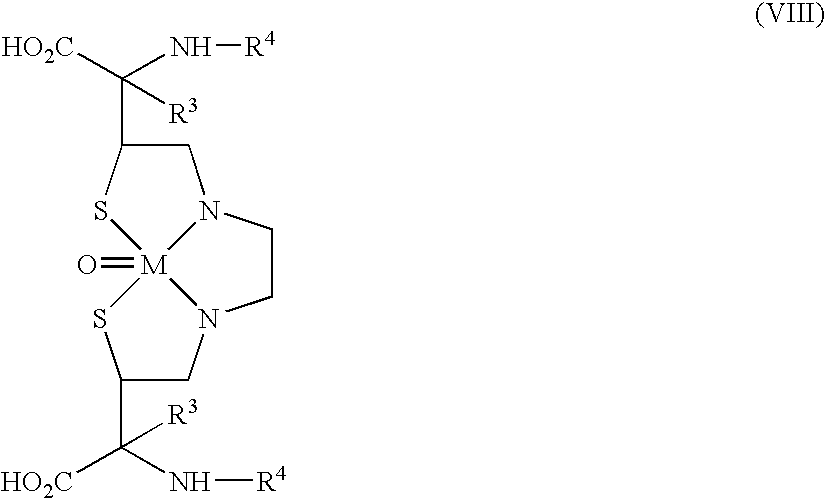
C1CN2CC(C([HO2C])(N[R4])[R3])S[M]23(=O)N1CC(C([HO2C])(N[R4])[R3])S3
